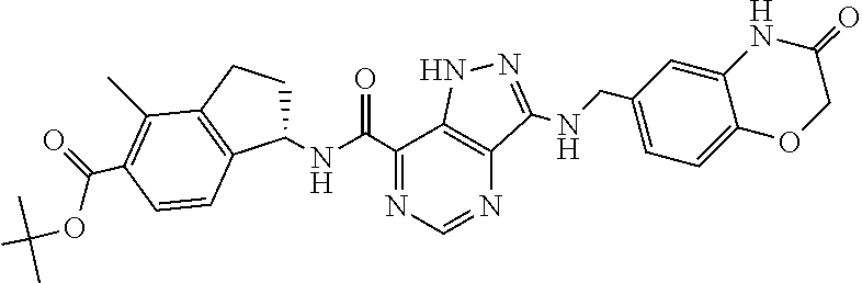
C1(NC(C2=NC=NC3=C2NN=C3NCC2=CC=C3C(=C2)NC(=O)CO3)=O)CCC2=C1C=CC(C(=O)OC(C)(C)C)=C2C
